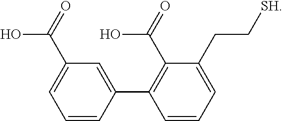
C1(C(=O)O)=CC=CC(C2=C(C(=O)O)C(CC[SH])=CC=C2)=C1
